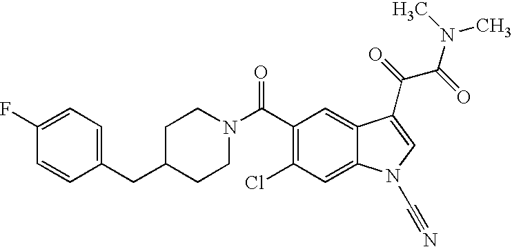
C1(F)=CC=C(CC2CCN(C(C3=C(Cl)C=C4C(=C3)C(C(=O)C(=O)N(C)C)=CN4C#N)=O)CC2)C=C1
